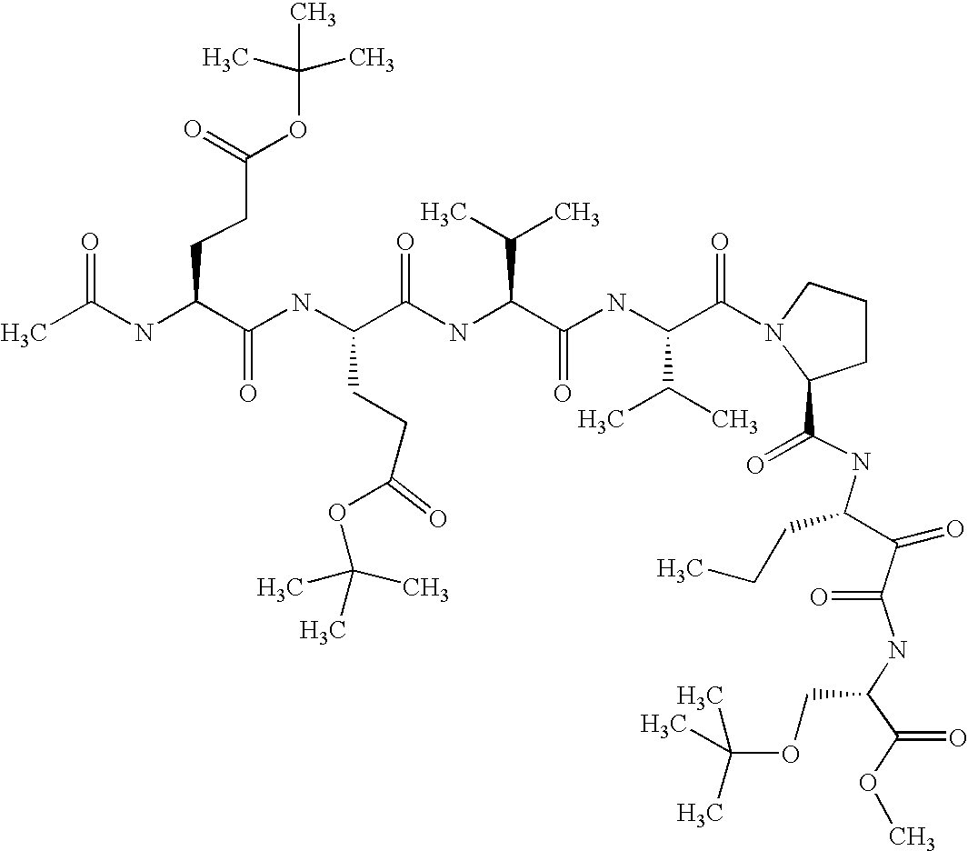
CC(NC(C(NC(C(NC(C(C)C)C(=O)NC(C(C)C)C(=O)N1CCCC1C(=O)NC(C(=O)C(NC(C(OC)=O)COC(C)(C)C)=O)CCC)=O)CCC(OC(C)(C)C)=O)=O)CCC(OC(C)(C)C)=O)=O
